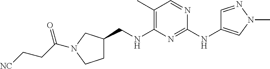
C1(C)=C(NCC2CCN(C(CC[NC])=O)C2)N=C(NC2=CN(C)N=C2)N=C1
